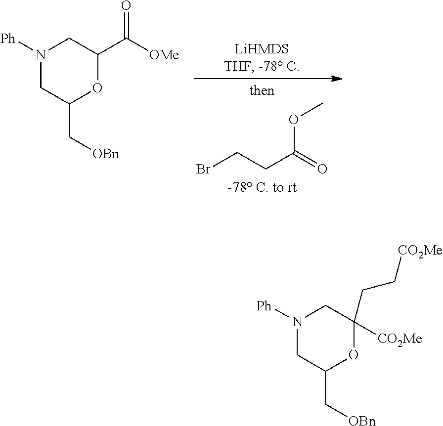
BrCCC(=O)OC.C1C(C[OBn])OC(C([OMe])=O)CN1[Ph].C1C(C[OBn])OC(CC[CO2Me])([CO2Me])CN1[Ph]
